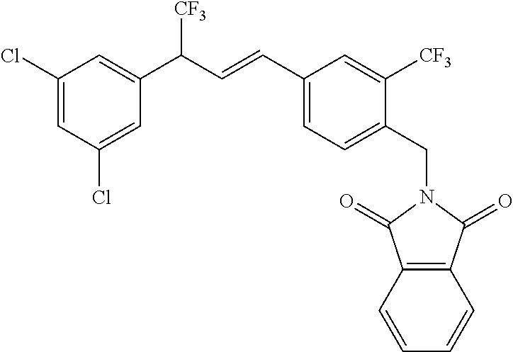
C1(Cl)=CC(Cl)=CC(C(C=CC2=CC=C(CN3C(=O)C4=C(C=CC=C4)C3=O)C([CF3])=C2)[CF3])=C1
